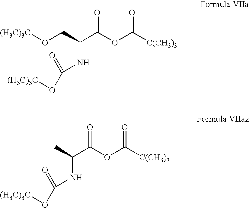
[(H3C)3C]OCC(C(OC([C(CH3)3])=O)=O)NC(=O)O[(H3C)3C].CC(C(OC([C(CH3)3])=O)=O)NC(=O)O[(H3C)3C]
